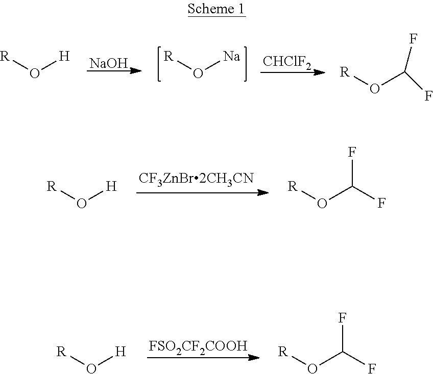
[NaOH].[R]O[Na].[CHClF2].[R]O[H].FC(F)O[R].[R]O[H].[R]OC(F)F.[FSO2CF2COOH].[R]O[H].[R]OC(F)F
